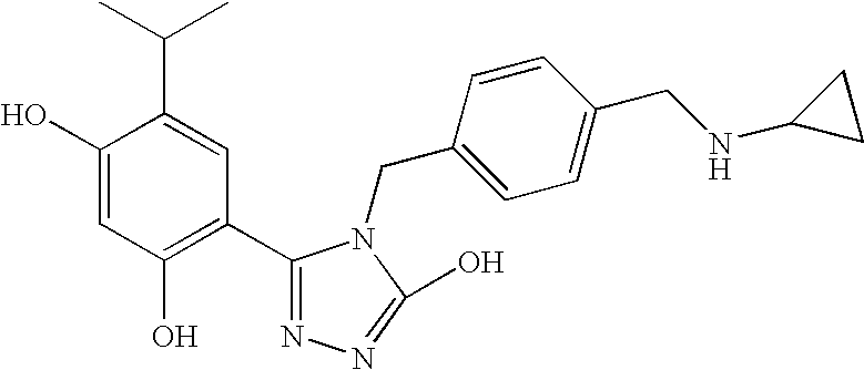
C1(O)=CC(O)=C(C2=NN=C(O)N2CC2=CC=C(CNC3CC3)C=C2)C=C1C(C)C
